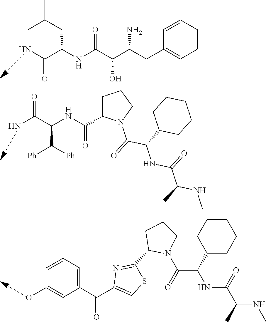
C(C(C(C(NC(C(N)=O)CC(C)C)=O)O)N)C1=CC=CC=C1.C(N)(C(NC(C1CCCN1C(=O)C(C1CCCCC1)NC(=O)C(NC)C)=O)C([Ph])[Ph])=O.C1=CC=C(C(=O)C2=CSC(C3N(C(=O)C(C4CCCCC4)NC(=O)C(NC)C)CCC3)=N2)C=C1O
